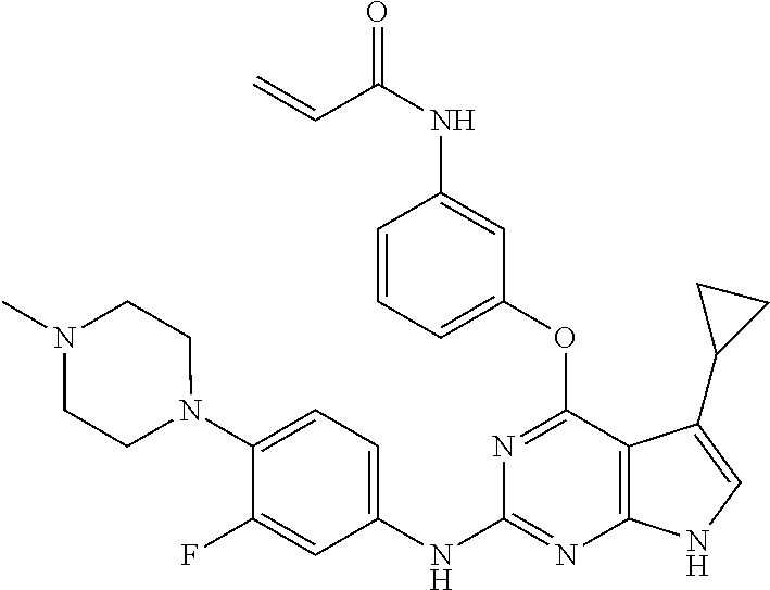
O=C(NC1=CC(OC2=NC(NC3=CC=C(N4CCN(C)CC4)C(F)=C3)=NC3=C2C(C2CC2)=CN3)=CC=C1)C=C
